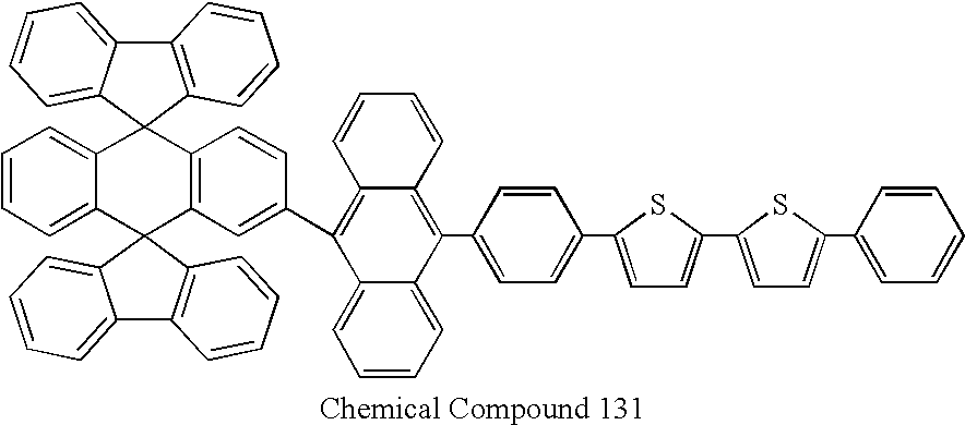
C12=CC=CC=C1C1(C3=C(C=CC(C4=C5C(=C(C6=CC=C(C7=CC=C(C8=CC=C(C9=CC=CC=C9)S8)S7)C=C6)C6=CC=CC=C46)C=CC=C5)=C3)C23C2=CC=CC=C2C2=C3C=CC=C2)C2=C(C3=CC=CC=C31)C=CC=C2
